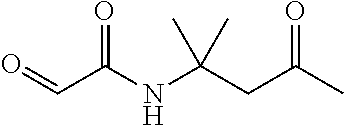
O=CC(NC(CC(C)=O)(C)C)=O
